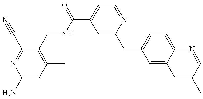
C1(N)=CC(C)=C(CNC(C2=CC=NC(CC3=CC=C4C(=C3)C=C(C)C=N4)=C2)=O)C(C#N)=N1
